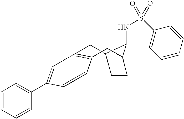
C1=CC(C2=CC=CC=C2)=CC2=C1CC1C(NS(C3=CC=CC=C3)(=O)=O)C(C2)CC1
